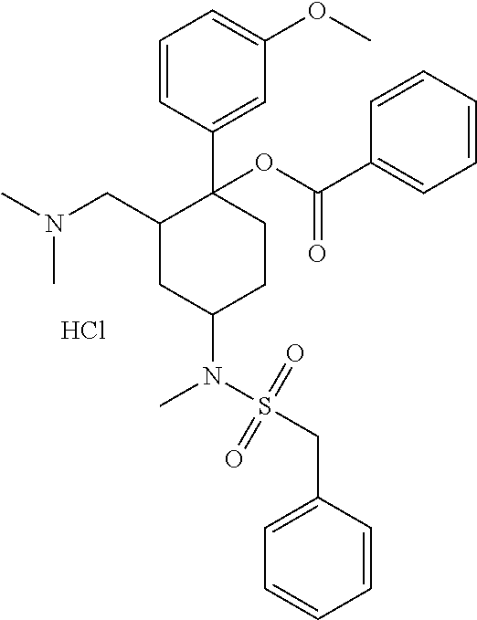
Cl.O=S(=O)(CC1=CC=CC=C1)N(C)C1CC(CN(C)C)C(OC(C2=CC=CC=C2)=O)(C2=CC(OC)=CC=C2)CC1
